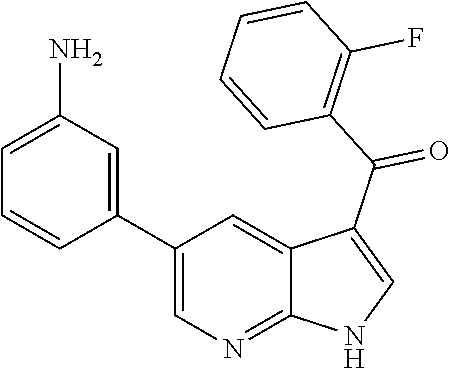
C1(C2=CC(N)=CC=C2)=CN=C2C(=C1)C(C(C1=C(F)C=CC=C1)=O)=CN2
